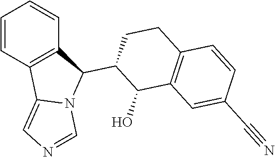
C1=CC2=C(C=C1)C(C1CCC3=C(C1O)C=C(C#N)C=C3)N1C2=CN=C1
